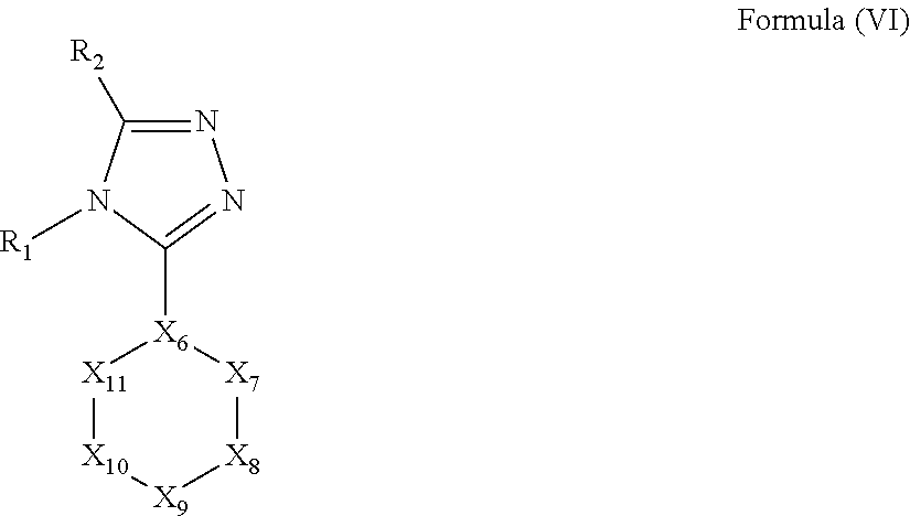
N1=C([R2])N([R1])C([X6]2[X11][X10][X9][X8][X7]2)=N1
